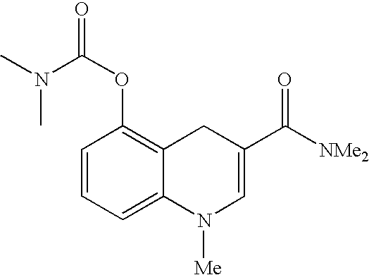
C1=CC=C2C(=C1OC(N(C)C)=O)CC(C([NMe2])=O)=CN2[Me]
